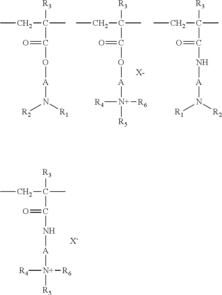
CCC(C)([R3])C(O[A]N([R2])[R1])=O.CCC(C)([R3])C(O[A][N+]([R4])([R6])[R5])=O.[X-].CCC(C)([R3])C(N[A]N([R1])[R2])=O.CCC(C)([R3])C(N[A][N+]([R4])([R6])[R5])=O.[X-]
